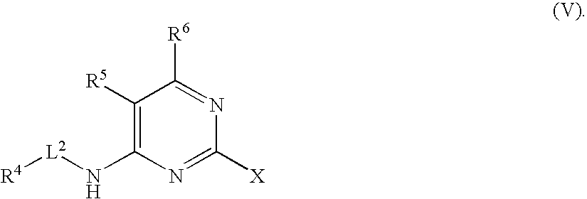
C1([X])=NC(N[L2][R4])=C([R5])C([R6])=N1
